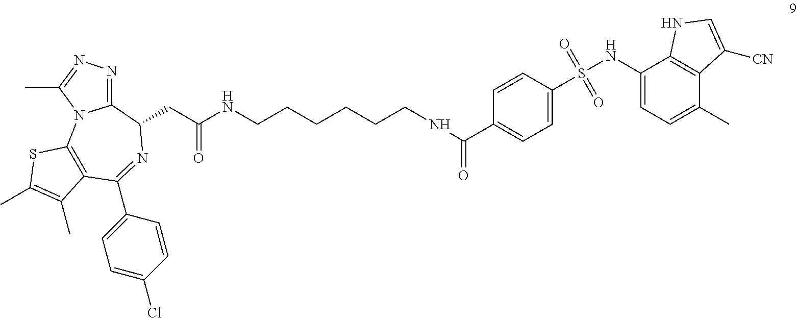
C1=CC(S(NC2=CC=C(C)C3=C2NC=C3[CN])(=O)=O)=CC=C1C(NCCCCCCNC(CC1C2=NN=C(C)N2C2=C(C(C3=CC=C(Cl)C=C3)=N1)C(C)=C(C)S2)=O)=O
